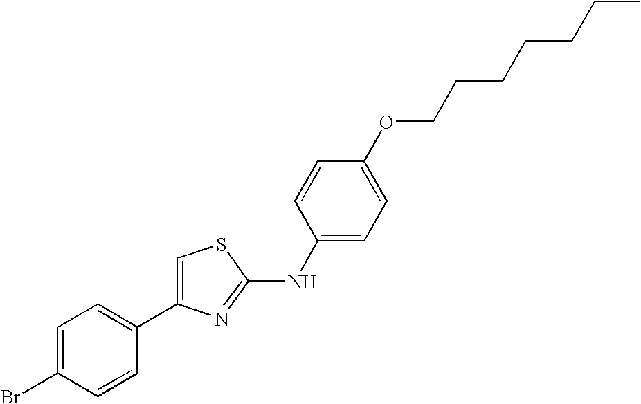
C1(C2=CSC(NC3=CC=C(OCCCCCCC)C=C3)=N2)=CC=C(Br)C=C1
